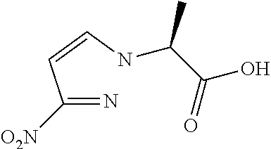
C(=N)(C=CNC(C(=O)O)C)[O2N]
